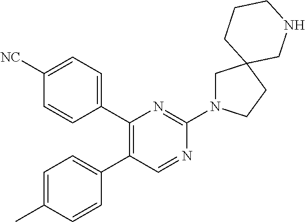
C1=C(C)C=CC(C2=C(C3=CC=C([NC])C=C3)N=C(N3CC4(CC3)CNCCC4)N=C2)=C1
